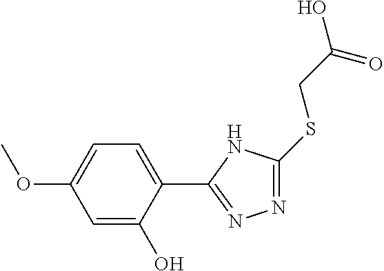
C1=C(C2=NN=C(SCC(O)=O)N2)C(O)=CC(OC)=C1
